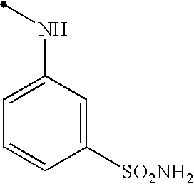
C1([SO2NH2])=CC(NC)=CC=C1
